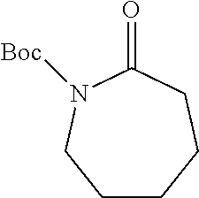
C1CCCC(=O)N([Boc])C1
